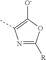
N1=C([R])OC([O-])=C1C
